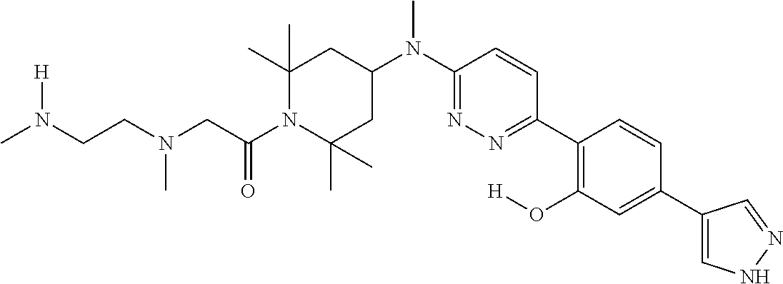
C(C(N1C(C)(C)CC(N(C2=NN=C(C3=C(O[H])C=C(C4=CNN=C4)C=C3)C=C2)C)CC1(C)C)=O)N(CCN(C)[H])C
